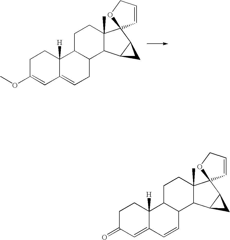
C1C(OC)=CC2=CCC3C(C2([H])C1)CCC1(C)C3C2C(C13C=CCO3)C2.C1C(=O)C=C2C([H])(C1)C1C(C=C2)C2C(C)(CC1)C1(C3C2C3)C=CCO1
